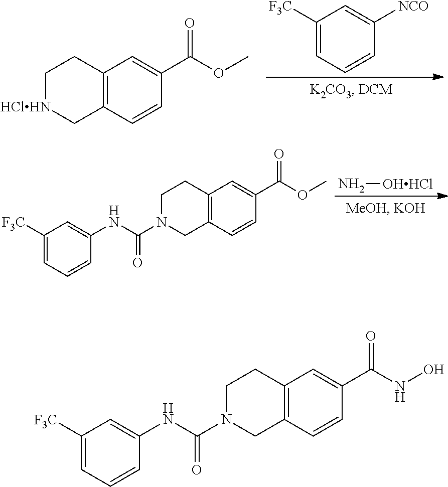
C12=C(C=CC(C(OC)=O)=C1)C[HClHN]CC2.C1([F3C])=CC=CC([NCO])=C1.N[OHHCl].C12=C(C=CC(C(OC)=O)=C1)CN(C(NC1=CC([F3C])=CC=C1)=O)CC2.C12=C(C=CC(C(NO)=O)=C1)CN(C(NC1=CC([F3C])=CC=C1)=O)CC2
